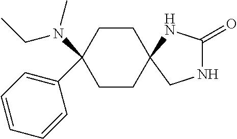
C1CC(N(C)CC)(C2=CC=CC=C2)CCC12CNC(=O)N2
